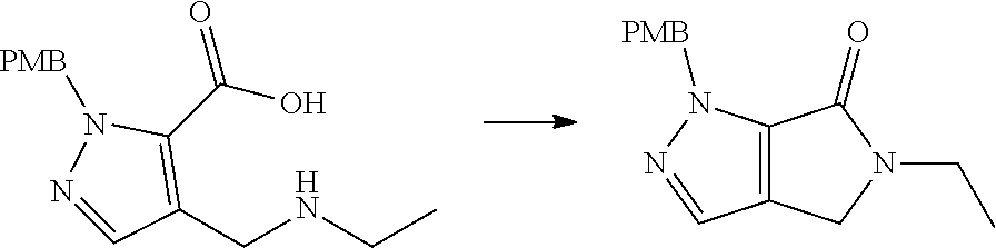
C1(C(O)=O)=C(CNCC)C=NN1[PMB].C12=C(CN(CC)C1=O)C=NN2[PMB]
